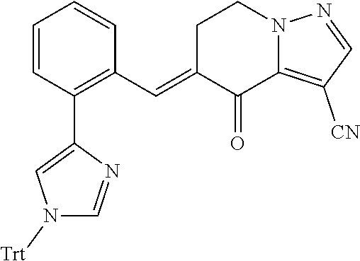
C1=CC(C2=CN([Trt])C=N2)=C(C=C2C(=O)C3=C([CN])C=NN3CC2)C=C1
